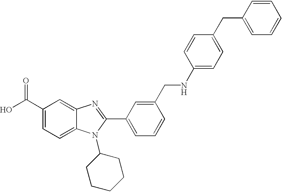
OC(C1=CC=C2C(=C1)N=C(C1=CC=CC(CNC3=CC=C(CC4=CC=CC=C4)C=C3)=C1)N2C1CCCCC1)=O
